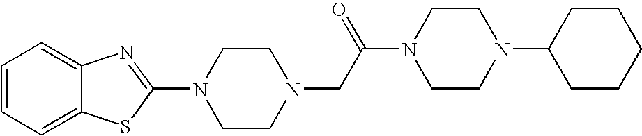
C1=CC=C2C(=C1)N=C(N1CCN(CC(N3CCN(C4CCCCC4)CC3)=O)CC1)S2
